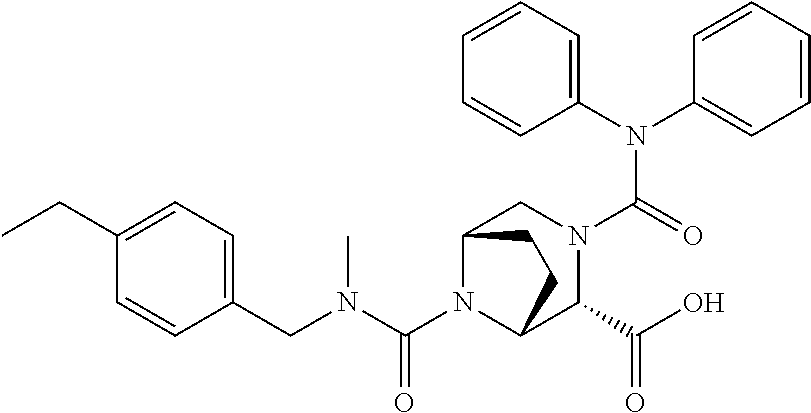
C1(N(C2=CC=CC=C2)C(=O)N2CC3N(C(N(C)CC4=CC=C(CC)C=C4)=O)C(C2C(O)=O)CC3)=CC=CC=C1
